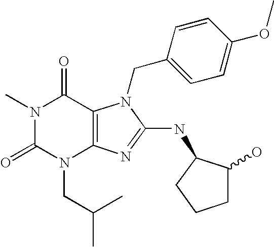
N1(C)C(=O)N(CC(C)C)C2=C(C1=O)N(CC1=CC=C(OC)C=C1)C(NC1C(O)CCC1)=N2
